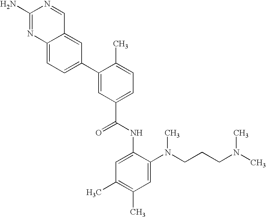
C12=CC=C(C3=CC(C(=O)NC4=CC(C)=C(C)C=C4N(CCCN(C)C)C)=CC=C3C)C=C1C=NC(N)=N2
